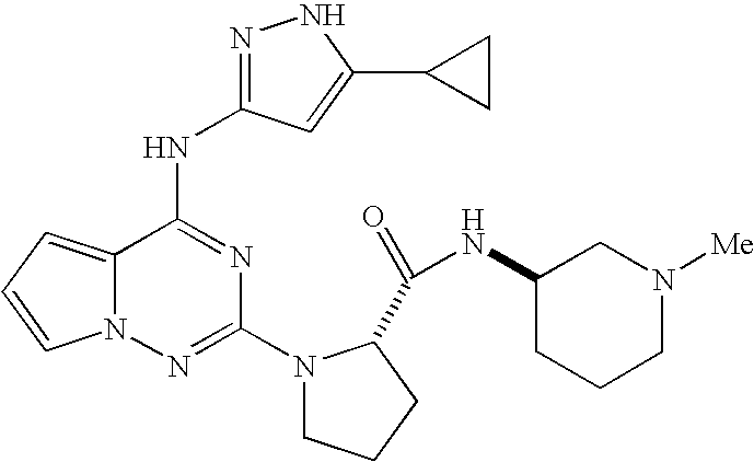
C12=CC=CN1N=C(N1CCCC1C(=O)NC1CCCN([Me])C1)N=C2NC1=NNC(C2CC2)=C1
